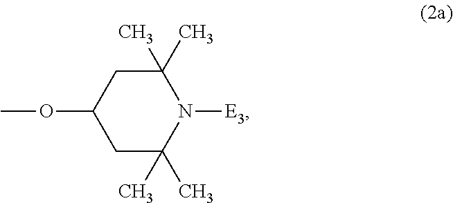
N1([E3])C(C)(C)CC(OC)CC1(C)C
